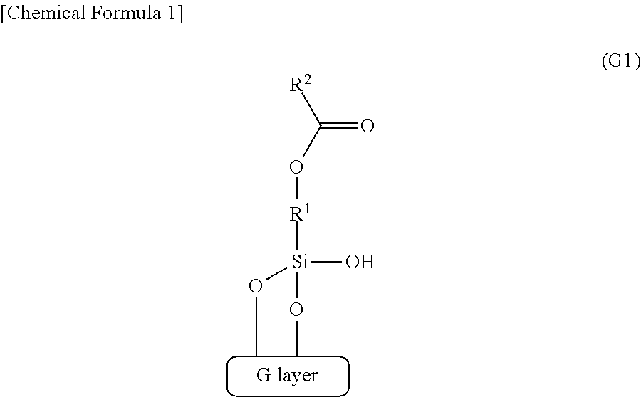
[R2]C(O[R1][Si](O)(OC)OC)=O
